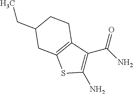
C1(N)=C(C(N)=O)C2=C(S1)CC(CC)CC2
